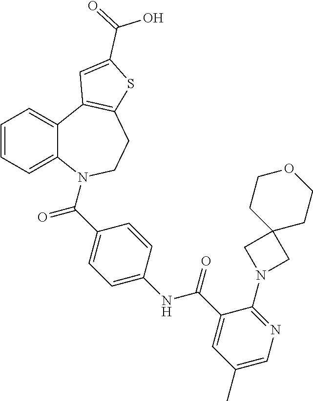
C1=CC=C2C(=C1)C1=C(CCN2C(C2=CC=C(NC(=O)C3=CC(C)=CN=C3N3CC4(C3)CCOCC4)C=C2)=O)SC(C(=O)O)=C1
